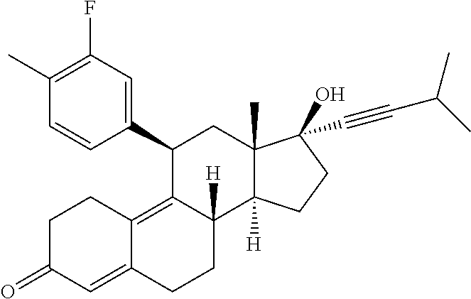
CC1=C(F)C=C(C2C3=C4C(=CC(=O)CC4)CCC3([H])C3([H])C(C)(C2)C(O)(C#CC(C)C)CC3)C=C1
